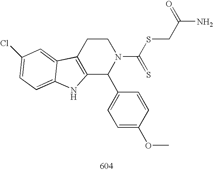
C12=C(CCN(C(SCC(N)=O)=S)C1C1=CC=C(OC)C=C1)C1=CC(Cl)=CC=C1N2
